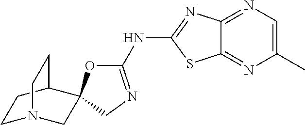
C1N2CC3(C(C1)CC2)OC(NC1=NC2=NC=C(C)N=C2S1)=NC3
